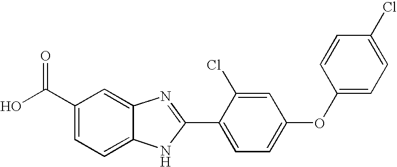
C1(C(O)=O)=CC=C2C(=C1)N=C(C1=CC=C(OC3=CC=C(Cl)C=C3)C=C1Cl)N2
